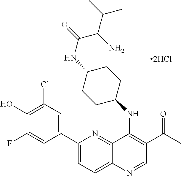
C12=NC(C3=CC(Cl)=C(O)C(F)=C3)=CC=C1N=CC(C(C)=O)=C2NC1CCC(NC(=O)C(N)C(C)C)CC1
